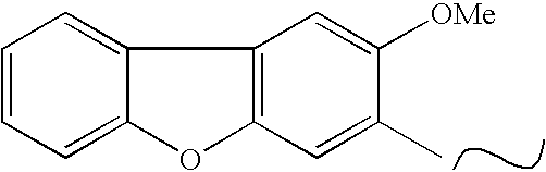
C12=C(C3=CC=CC=C3O1)C=C([OMe])C(C)=C2
